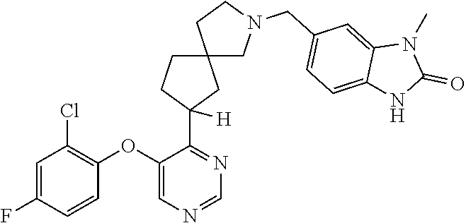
C1N(CC2=CC=C3C(=C2)N(C)C(=O)N3)CC2(C1)CCC(C1=NC=NC=C1OC1=C(Cl)C=C(F)C=C1)([H])C2
